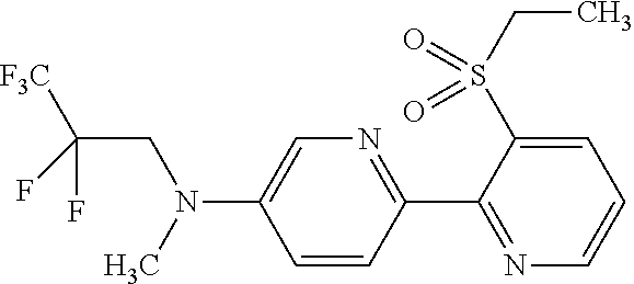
C1=CC(C2=NC=CC=C2S(CC)(=O)=O)=NC=C1N(CC(F)(F)[F3C])C
